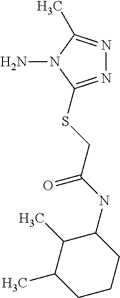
C1CCC(NC(CSC2=NN=C(C)N2N)=O)C(C)C1C
